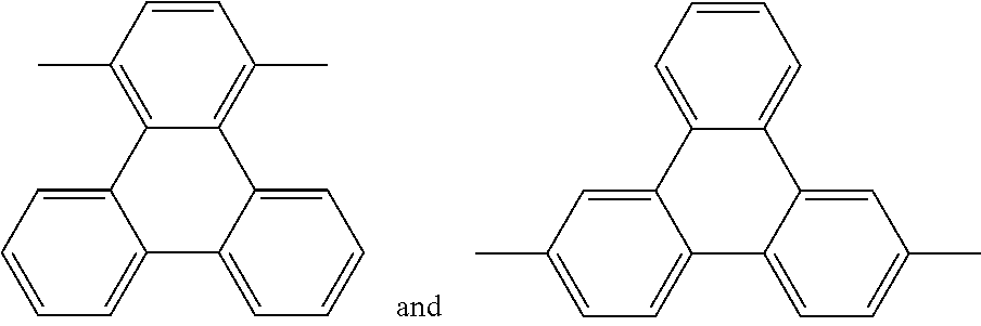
C12=CC=CC=C1C1=CC=CC=C1C1=C(C)C=CC(C)=C21.C12=CC(C)=CC=C1C1=CC=C(C)C=C1C1=CC=CC=C21
